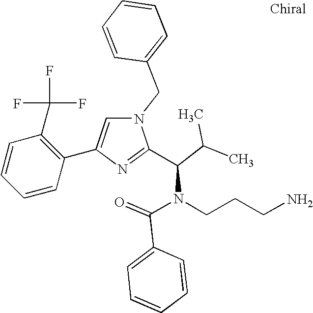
N1(CC2=CC=CC=C2)C=C(C2=C(C(F)(F)F)C=CC=C2)N=C1C(C(C)C)N(C(=O)C1=CC=CC=C1)CCCN
